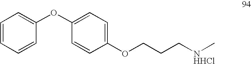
C1=CC=CC(OC2=CC=C(OCCC[NHHCl]C)C=C2)=C1
